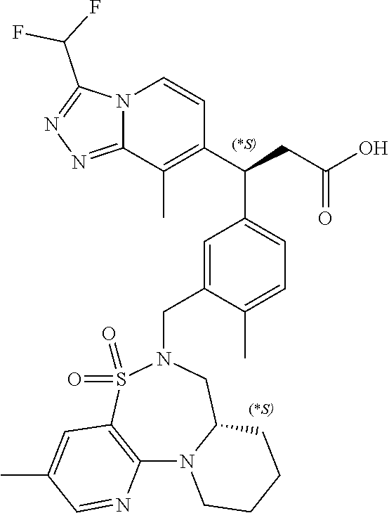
N12C(=NN=C1C(F)F)C(C)=C(C(CC(O)=O)C1=CC=C(C)C(CN3S(=O)(=O)C4=C(N5C(C3)CCCC5)N=CC(C)=C4)=C1)C=C2
